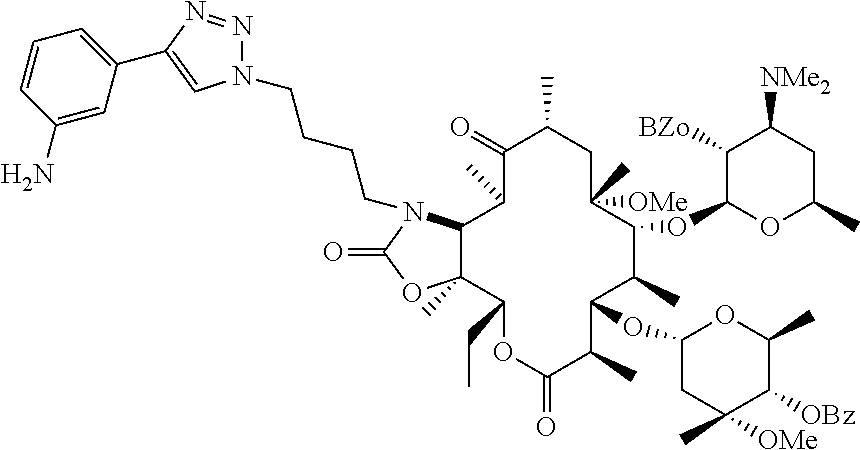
N1(CCCCN2C3C(C)(C(CC)OC(=O)C(C)C(OC4CC(C)([OMe])C([OBz])C(C)O4)C(C)C(OC4OC(C)CC([NMe2])C4[BZo])C(C)([OMe])CC(C)C(=O)C3C)OC2=O)N=NC(C2=CC=CC(N)=C2)=C1
